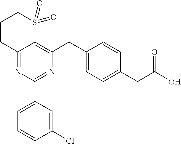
C12=NC(C3=CC=CC(Cl)=C3)=NC(CC3=CC=C(CC(=O)O)C=C3)=C1S(=O)(=O)CCC2
